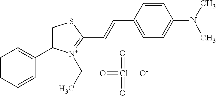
C1(C2=CSC(C=CC3=CC=C(N(C)C)C=C3)=[N+]2CC)=CC=CC=C1.O=Cl(=O)([O-])=O
